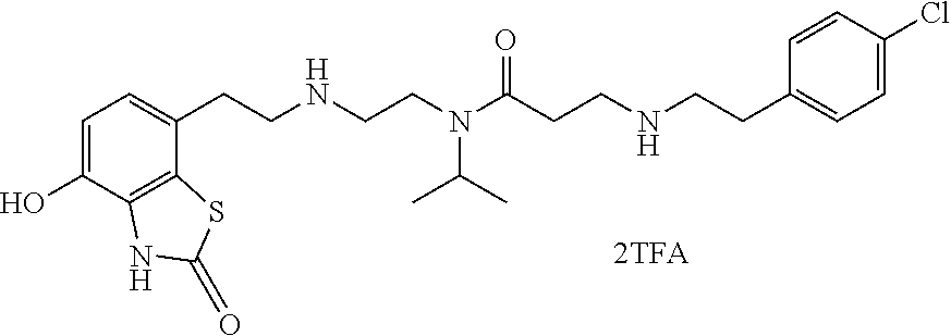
C1=C(O)C2=C(C(CCNCCN(C(CCNCCC3=CC=C(Cl)C=C3)=O)C(C)C)=C1)SC(=O)N2
